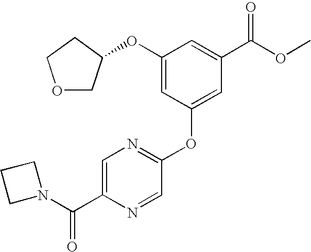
C1(OC2COCC2)=CC(OC2=NC=C(C(N3CCC3)=O)N=C2)=CC(C(OC)=O)=C1
